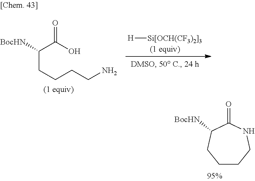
C1CCNC(=O)C([BocHN])C1.[BocHN]C(C(O)=O)CCCCN.[H][Si[OCH(CF3)2]3]
